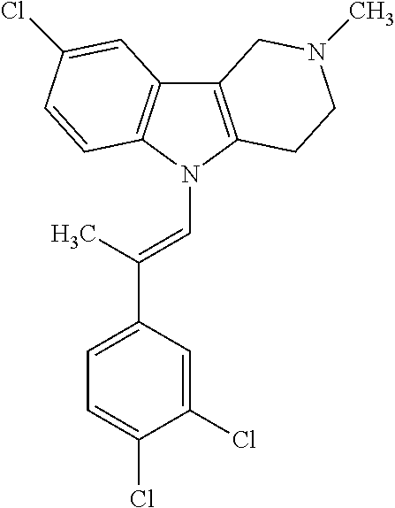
C12=C(N(C=C(C3=CC=C(Cl)C(Cl)=C3)C)C3=C1C=C(Cl)C=C3)CCN(C)C2
